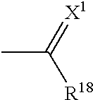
CC(=[X1])[R18]
